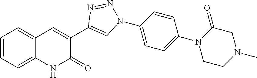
C12=CC=CC=C1C=C(C1=CN(C3=CC=C(N4CCN(C)CC4=O)C=C3)N=N1)C(=O)N2
